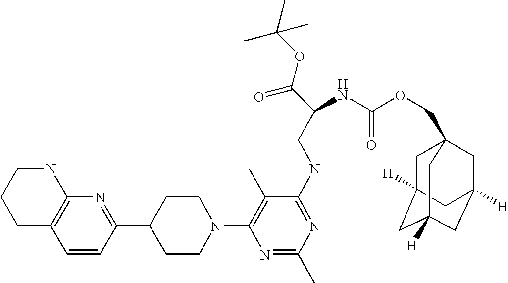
C1=CC(C2CCN(C3=C(C)C(NCC(C(=O)OC(C)(C)C)NC(OCC45CC6([H])CC([H])(CC([H])(C4)C6)C5)=O)=NC(C)=N3)CC2)=NC2=C1CCCN2
